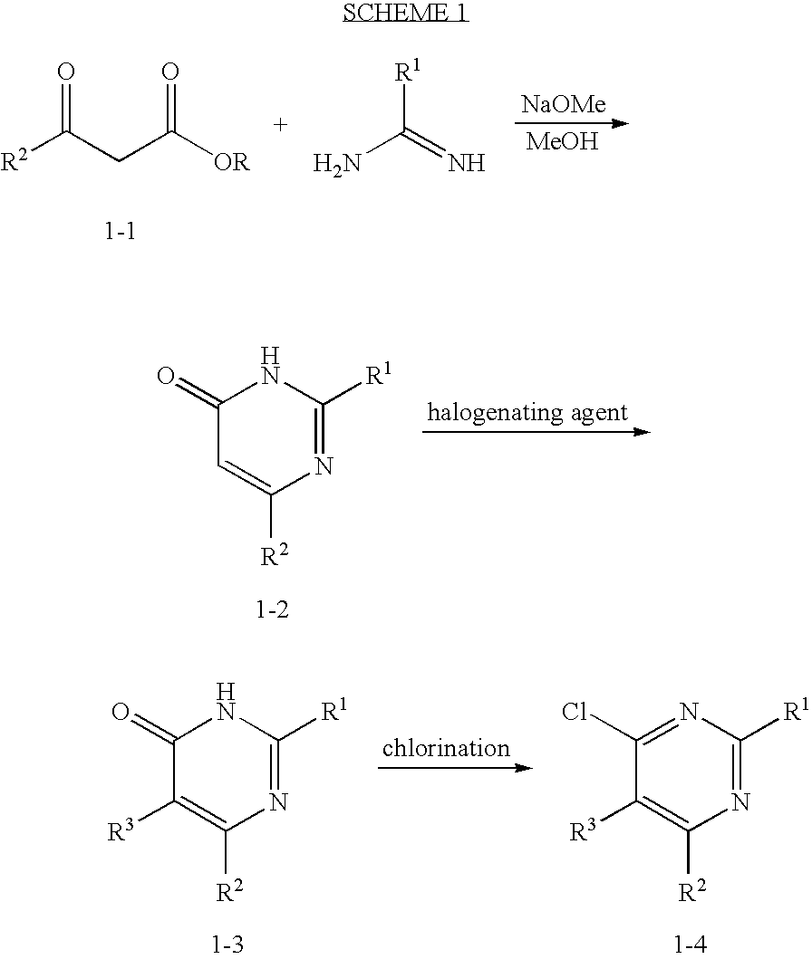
[R2]C(CC([OR])=O)=O.NC(=N)[R1].[NaOMe].[MeOH].C1(=O)C=C([R2])N=C([R1])N1.C1(=O)C([R3])=C([R2])N=C([R1])N1.C1(Cl)=NC([R1])=NC([R2])=C1[R3]
